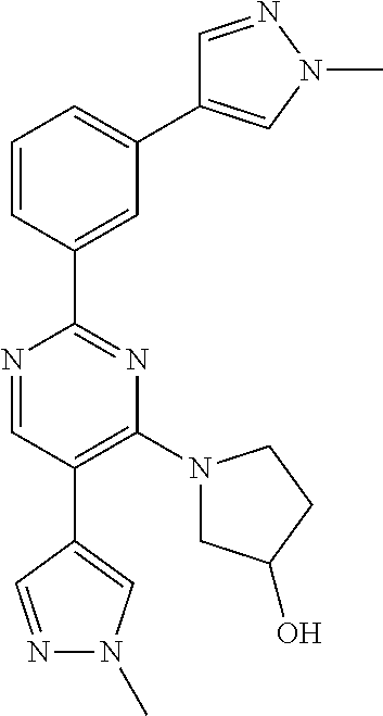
N1=CC(C2=CN(C)N=C2)=C(N2CC(O)CC2)N=C1C1=CC(C2=CN(C)N=C2)=CC=C1
